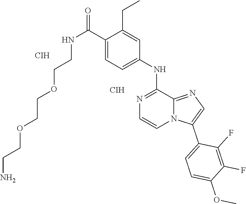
C(NC(C1=CC=C(NC2=NC=CN3C2=NC=C3C2=CC=C(OC)C(F)=C2F)C=C1CC)=O)COCCOCCN.[CIH].[CIH]
